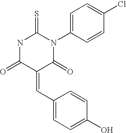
O=C1C(=CC2=CC=C(O)C=C2)C(=O)N(C2=CC=C(Cl)C=C2)C(=S)N1
